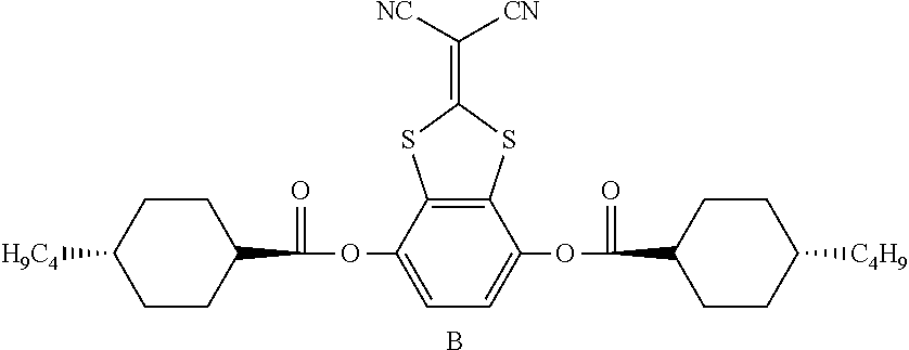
C1CC(C(OC2=CC=C(OC(=O)C3CCC([C4H9])CC3)C3=C2SC(=C([NC])[CN])S3)=O)CCC1[H9C4].B
